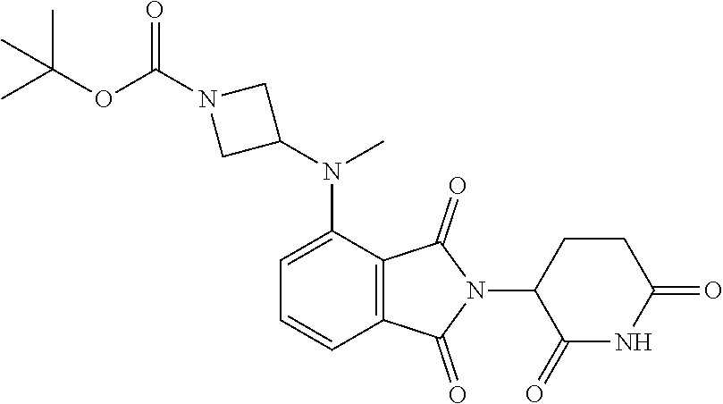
C1=C(N(C2CN(C(OC(C)(C)C)=O)C2)C)C2=C(C=C1)C(=O)N(C1C(=O)NC(=O)CC1)C2=O
